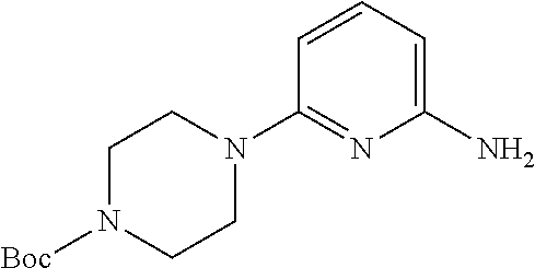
C1(N)=CC=CC(N2CCN([Boc])CC2)=N1
